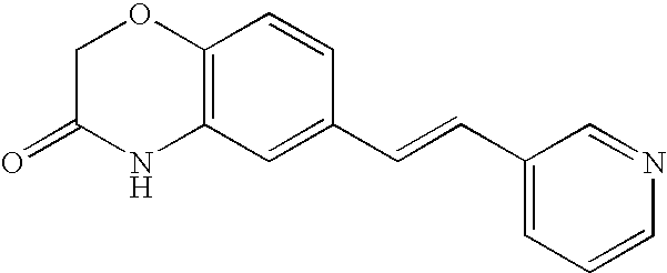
C12=C(C=C(C=CC3=CC=CN=C3)C=C1)NC(=O)CO2
